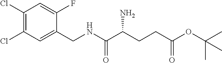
C1(Cl)=C(Cl)C=C(CNC(C(CCC(=O)OC(C)(C)C)N)=O)C(F)=C1
